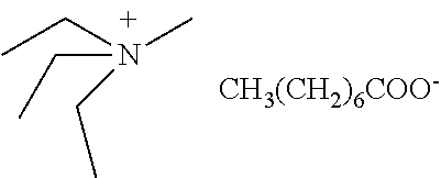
C(N(CC)(C)CC)C.[CH3(CH2)6COO-]
